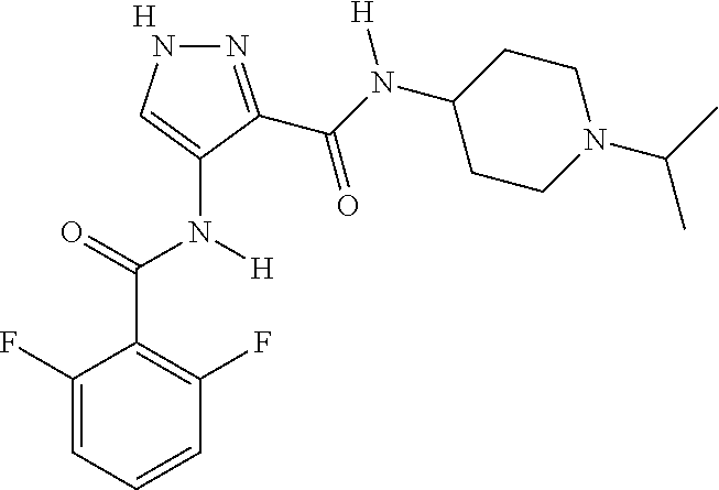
[H].C1=CC=C(F)C(C(=O)N(C2=CNN=C2C(N(C2CCN(C(C)C)CC2)[H])=O)[H])=C1F
